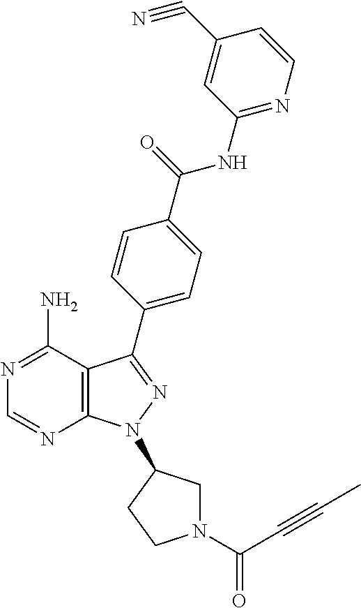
N1=C(N)C2=C(N=C1)N(C1CN(C(C#CC)=O)CC1)N=C2C1=CC=C(C(=O)NC2=NC=CC(C#N)=C2)C=C1
